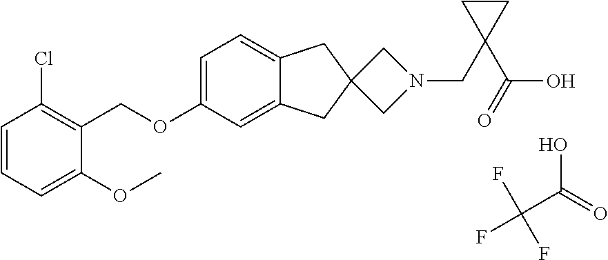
C1=CC=C(OC)C(COC2=CC=C3C(=C2)CC2(C3)CN(CC3(C(O)=O)CC3)C2)=C1Cl.OC(C(F)(F)F)=O
